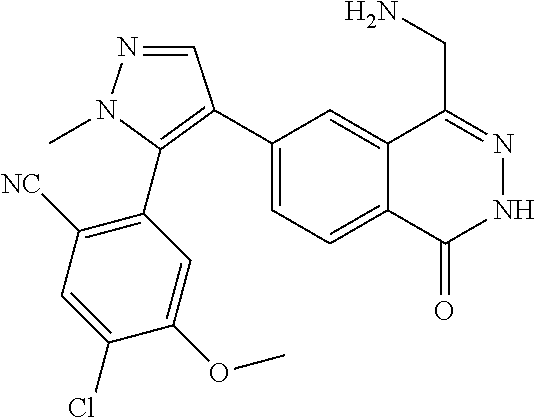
C1(C2=C(C3=C([NC])C=C(Cl)C(OC)=C3)N(C)N=C2)=CC=C2C(=C1)C(CN)=NNC2=O
